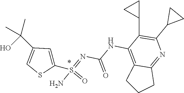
O=S(=NC(=O)NC1=C2C(=NC(C3CC3)=C1C1CC1)CCC2)(N)C1=CC(C(C)(O)C)=CS1
